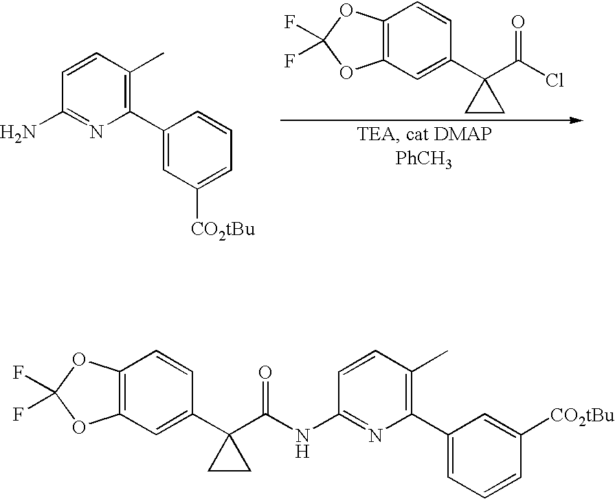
C1=CC(C)=C(C2=CC([CO2tBu])=CC=C2)N=C1N.C12=C(C=C(C3(C(Cl)=O)CC3)C=C1)OC(F)(F)O2.C12=C(C=C(C3(C(NC4=NC(C5=CC=CC([CO2tBu])=C5)=C(C)C=C4)=O)CC3)C=C1)OC(F)(F)O2
